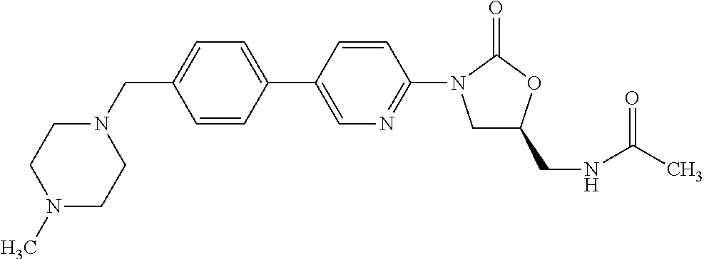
C(C1=CC=C(C2=CN=C(N3CC(CNC(C)=O)OC3=O)C=C2)C=C1)N1CCN(C)CC1
